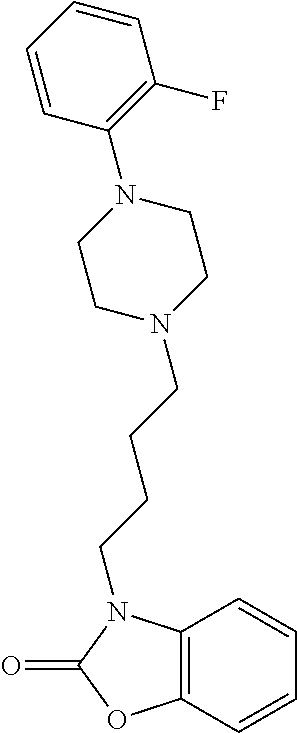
C1=CC2=C(C=C1)OC(=O)N2CCCCN1CCN(C2=C(F)C=CC=C2)CC1
